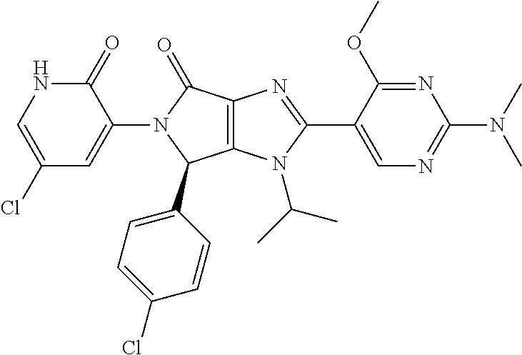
C12=C(N(C(C)C)C(C3=CN=C(N(C)C)N=C3OC)=N1)C(C1=CC=C(Cl)C=C1)N(C1=CC(Cl)=CNC1=O)C2=O
